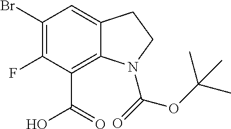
C1(Br)=C(F)C(C(O)=O)=C2C(=C1)CCN2C(OC(C)(C)C)=O
